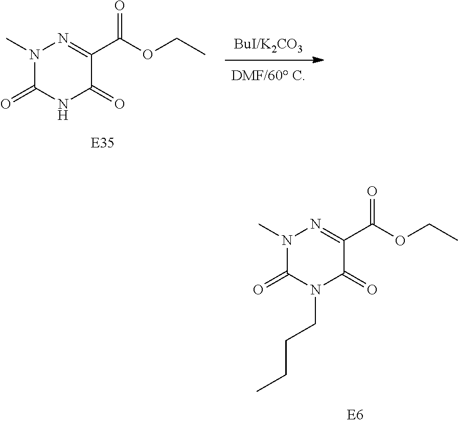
N1(C)C(=O)N(CCCC)C(=O)C(C(OCC)=O)=N1.N1(C)C(=O)NC(=O)C(C(OCC)=O)=N1
